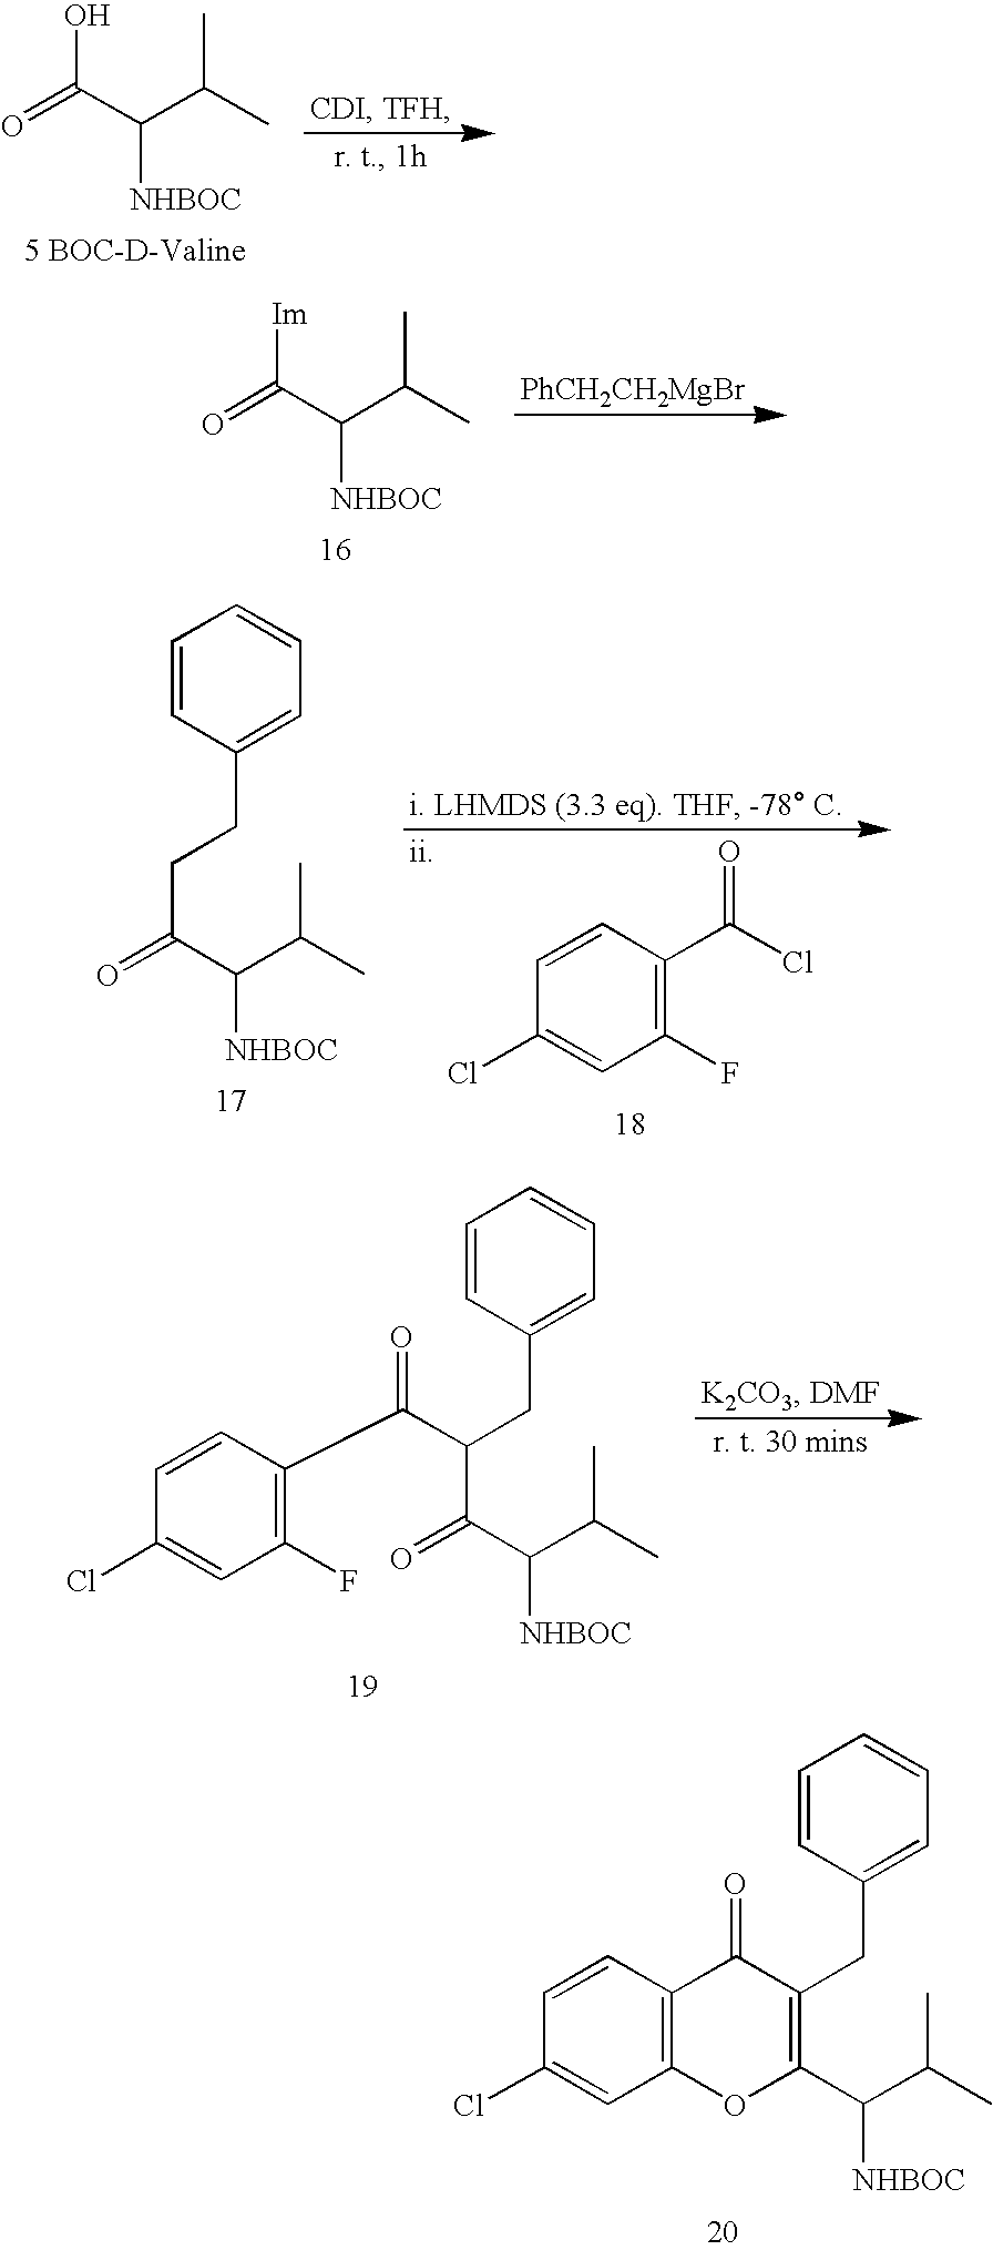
O=C(C(C(C)C)[NHBOC])O.O=C(C(C(C)C)[NHBOC])[Im].[PhCH2CH2MgBr].C1=CC(C(Cl)=O)=C(F)C=C1Cl.C1=CC(CCC(C(C(C)C)[NHBOC])=O)=CC=C1.C1=CC(CC(C(C(C(C)C)[NHBOC])=O)C(C2=C(F)C=C(Cl)C=C2)=O)=CC=C1.C1=CC(CC2=C(C(C(C)C)[NHBOC])OC3=C(C=CC(Cl)=C3)C2=O)=CC=C1
